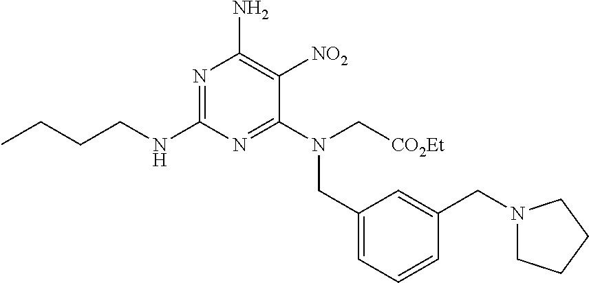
N1=C(NCCCC)N=C(N(C[CO2Et])CC2=CC=CC(CN3CCCC3)=C2)C([NO2])=C1N
